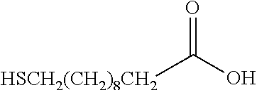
O=C(O)[HSCH2(CH2)8CH2]
